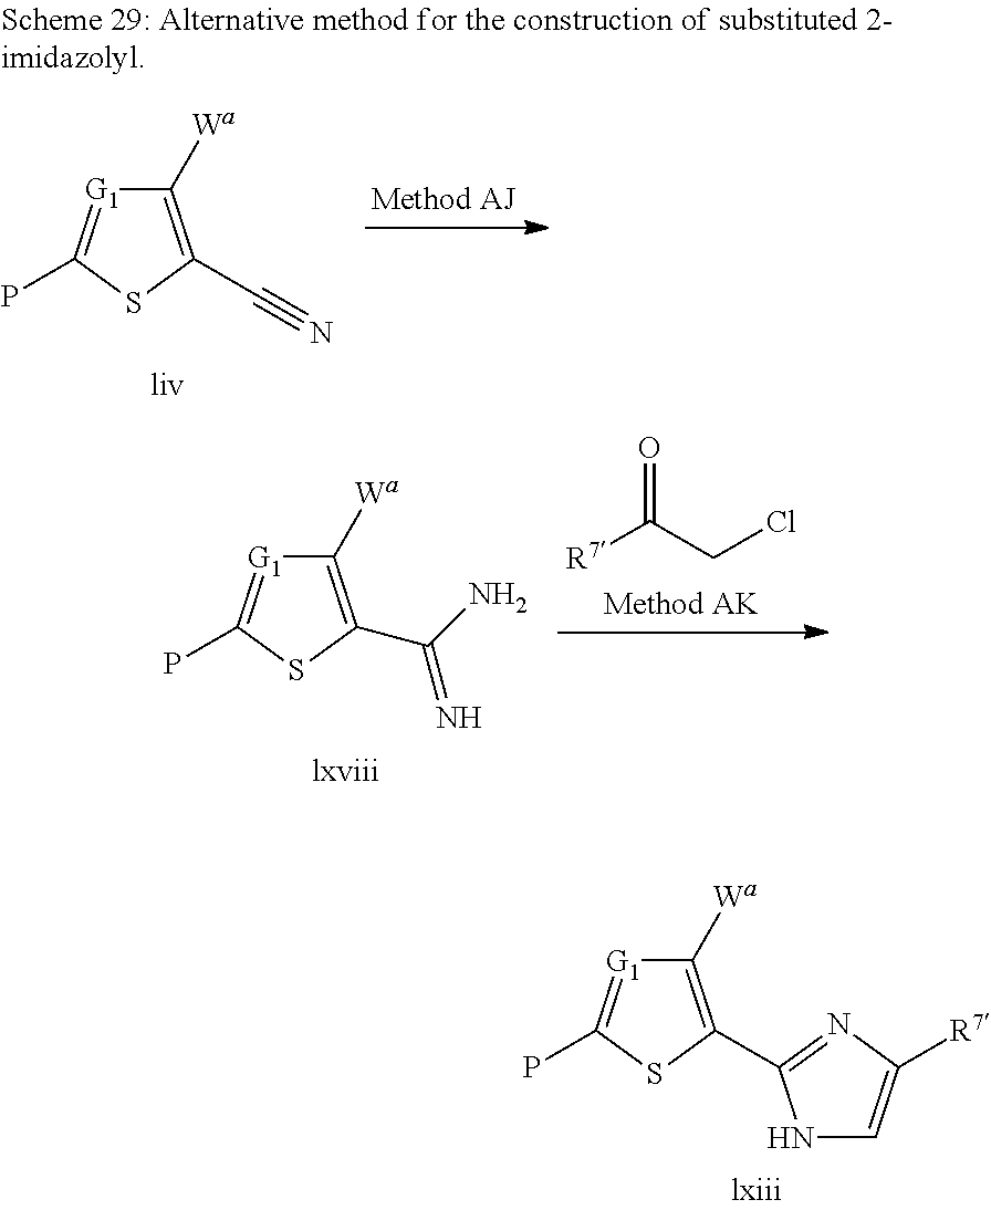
C1([Wa])=C(C(N)=N)SC(P)=[G1]1.O=C(CCl)[R7].C1([Wa])=C(C2=NC([R7])=CN2)SC(P)=[G1]1.C1([Wa])=C(C#N)SC(P)=[G1]1
